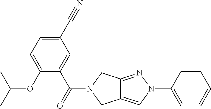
C1(C#N)=CC=C(OC(C)C)C(C(=O)N2CC3=CN(C4=CC=CC=C4)N=C3C2)=C1
